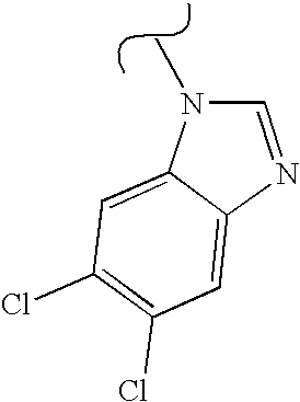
C12=CC(Cl)=C(Cl)C=C1N=CN2C
